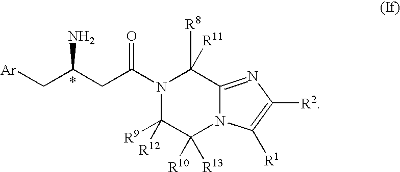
[Ar]CC(CC(N1C([R9])([R12])C([R10])([R13])N2C(=NC([R2])=C2[R1])C1([R8])[R11])=O)N
